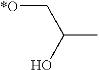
[*O]CC(C)O
